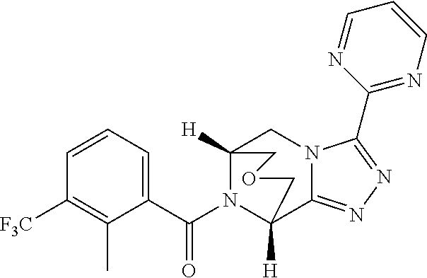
C1=CC=C(C(N2C3([H])C4=NN=C(C5=NC=CC=N5)N4CC2([H])COC3)=O)C(C)=C1[F3C]
